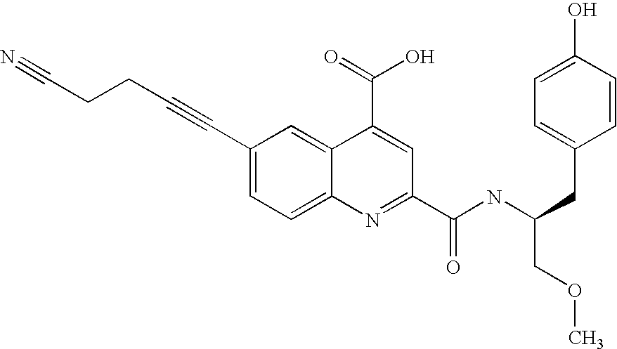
C(#N)CCC#CC1=CC=C2C(=C1)C(C(O)=O)=CC(C(NC(CC1=CC=C(O)C=C1)COC)=O)=N2
